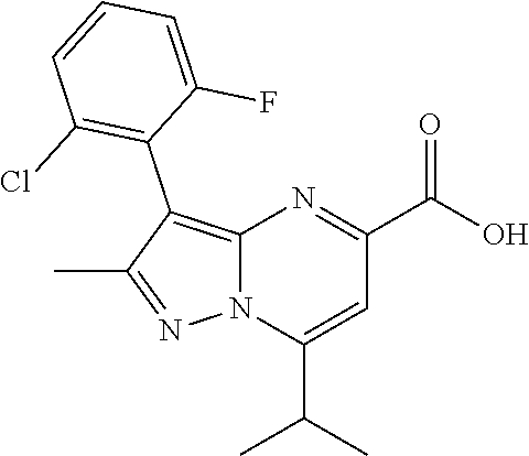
C12=C(C3=C(Cl)C=CC=C3F)C(C)=NN1C(C(C)C)=CC(C(O)=O)=N2
